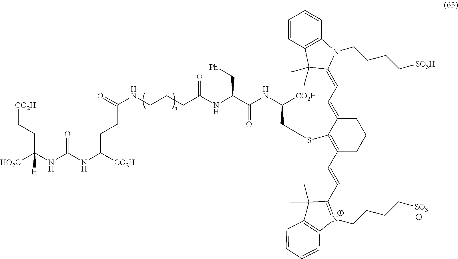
[HO2C]C(NC(NC([CO2H])CCC(NCCCC(NC(C(NC([CO2H])CSC1=C(C=CC2=[N+](CCCC[SO3])C3=C(C2(C)C)C=CC=C3)CCCC1=CC=C1N(CCCC[SO3H])C2=C(C1(C)C)C=CC=C2)=O)C[Ph])=O)=O)=O)([H])CC[CO2H]
